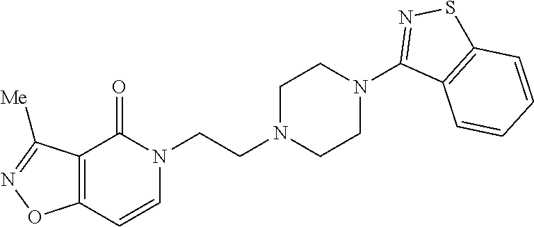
N1(CCN2CCN(C3=NSC4=C3C=CC=C4)CC2)C(=O)C2=C(C=C1)ON=C2[Me]
